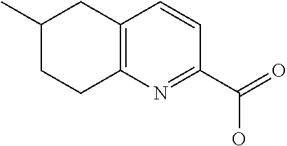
C12=C(CC(C)CC1)C=CC(C(=O)O)=N2
